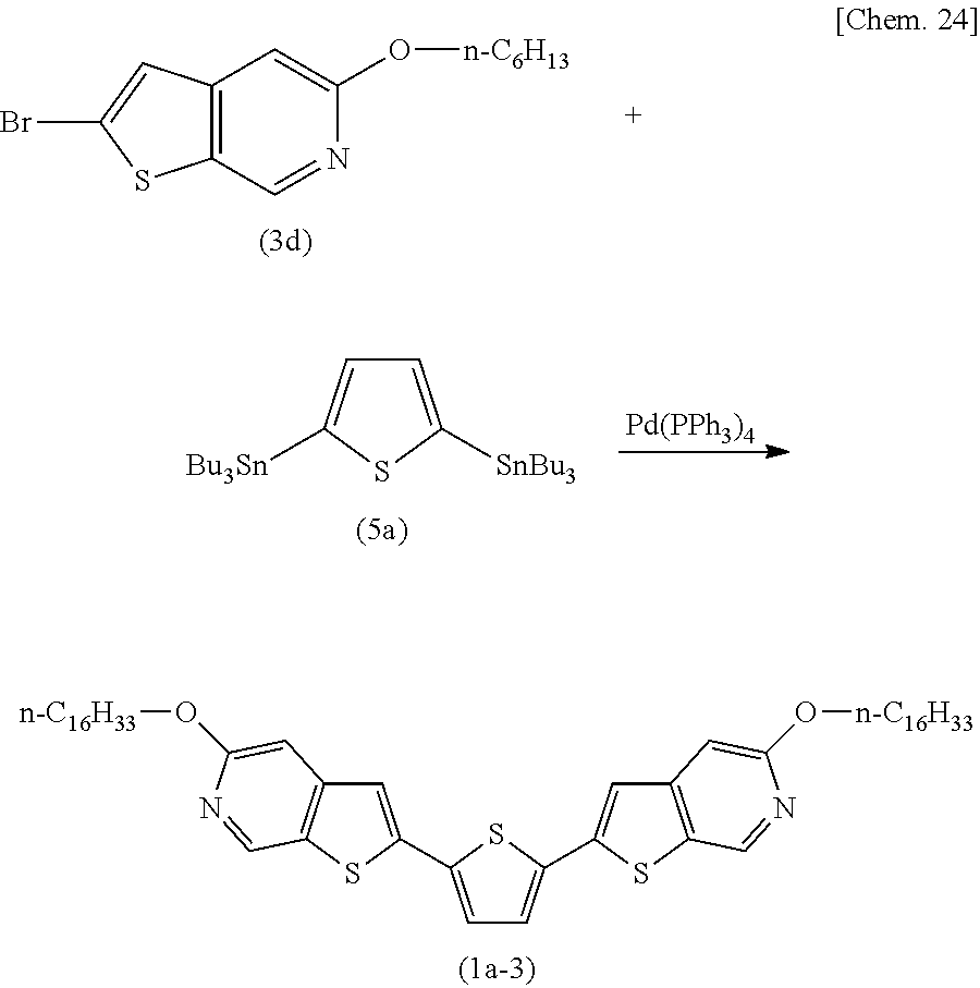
C1=C([SnBu3])SC([Bu3Sn])=C1.[Pd(PPh3)4].C12=C(C=NC(O[n-C6H13])=C1)SC(Br)=C2.C1=C(C2=CC3=C(S2)C=NC(O[n-C16H33])=C3)SC(C2=CC3=C(S2)C=NC(O[n-C16H33])=C3)=C1
